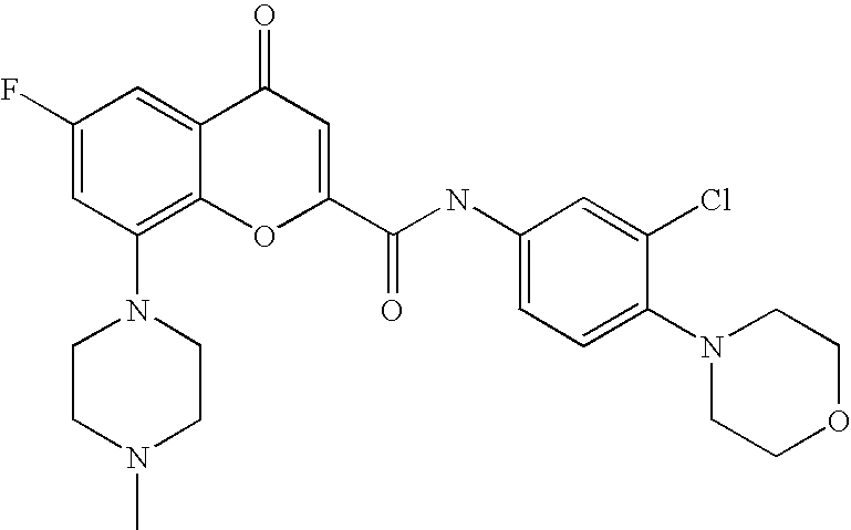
N1(C2=C3C(=CC(F)=C2)C(=O)C=C(C(NC2=CC=C(N4CCOCC4)C(Cl)=C2)=O)O3)CCN(C)CC1
